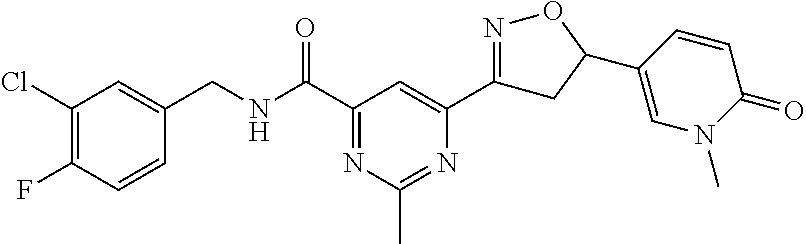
C1(Cl)=C(F)C=CC(CNC(C2=NC(C)=NC(C3=NOC(C4=CN(C)C(=O)C=C4)C3)=C2)=O)=C1
